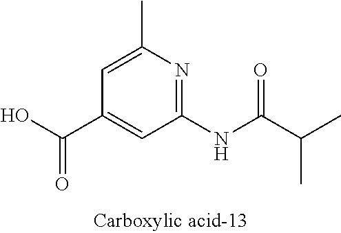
C1(NC(C(C)C)=O)=NC(C)=CC(C(O)=O)=C1
